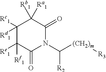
C1([Rc1])([Rd1])C([Rf1])([Re1])C(=O)N(C([R2])[(CH2)m][R3])C(=O)C1([Ra1])[Rb1]
